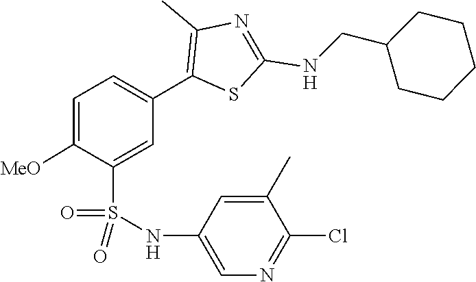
C(NC1=NC(C)=C(C2=CC=C([MeO])C(S(=O)(=O)NC3=CN=C(Cl)C(C)=C3)=C2)S1)C1CCCCC1
